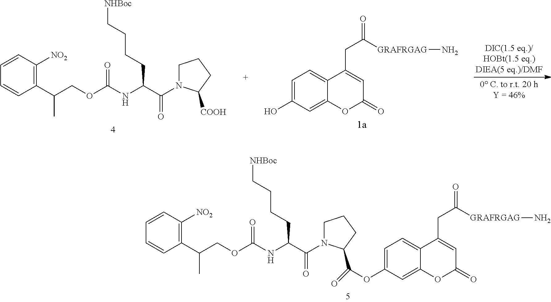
[NHBoc]CCCCC(C(N1CCCC1[COOH])=O)NC(OCC(C1=C([NO2])C=CC=C1)C)=O.C1=C(O)C=C2C(=C1)C(CC(=O)[GRAFRGAG]N)=CC(=O)O2.[NHBoc]CCCCC(C(N1CCCC1C(=O)OC1=CC=C2C(=C1)OC(=O)C=C2CC(=O)[GRAFRGAG]N)=O)NC(OCC(C1=C([NO2])C=CC=C1)C)=O
